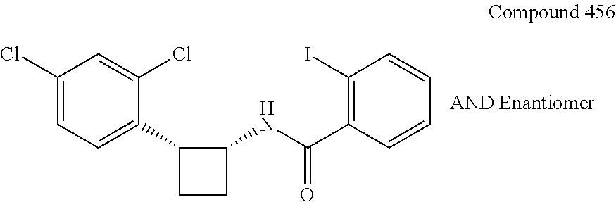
C1(Cl)=CC=C(C2CCC2NC(=O)C2=C(I)C=CC=C2)C(Cl)=C1
